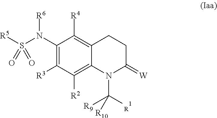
[R5]S(N(C1=C([R3])C([R2])=C2C(=C1[R4])CCC(=[W])N2C([R1])([R9])[R10])[R6])(=O)=O
